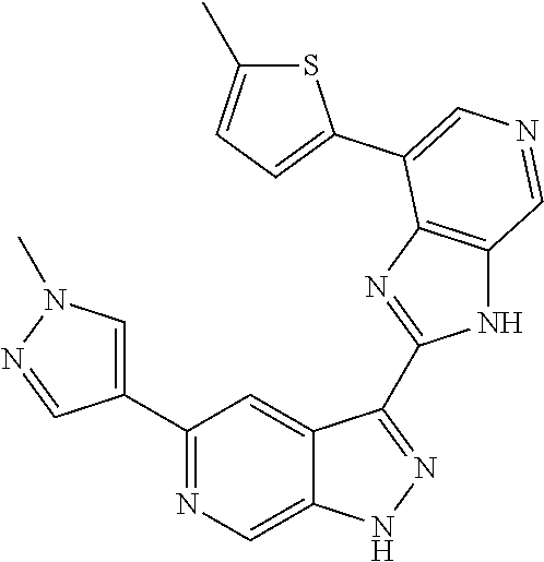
C1(C2=CN(C)N=C2)=NC=C2C(=C1)C(C1=NC3=C(N1)C=NC=C3C1=CC=C(C)S1)=NN2
